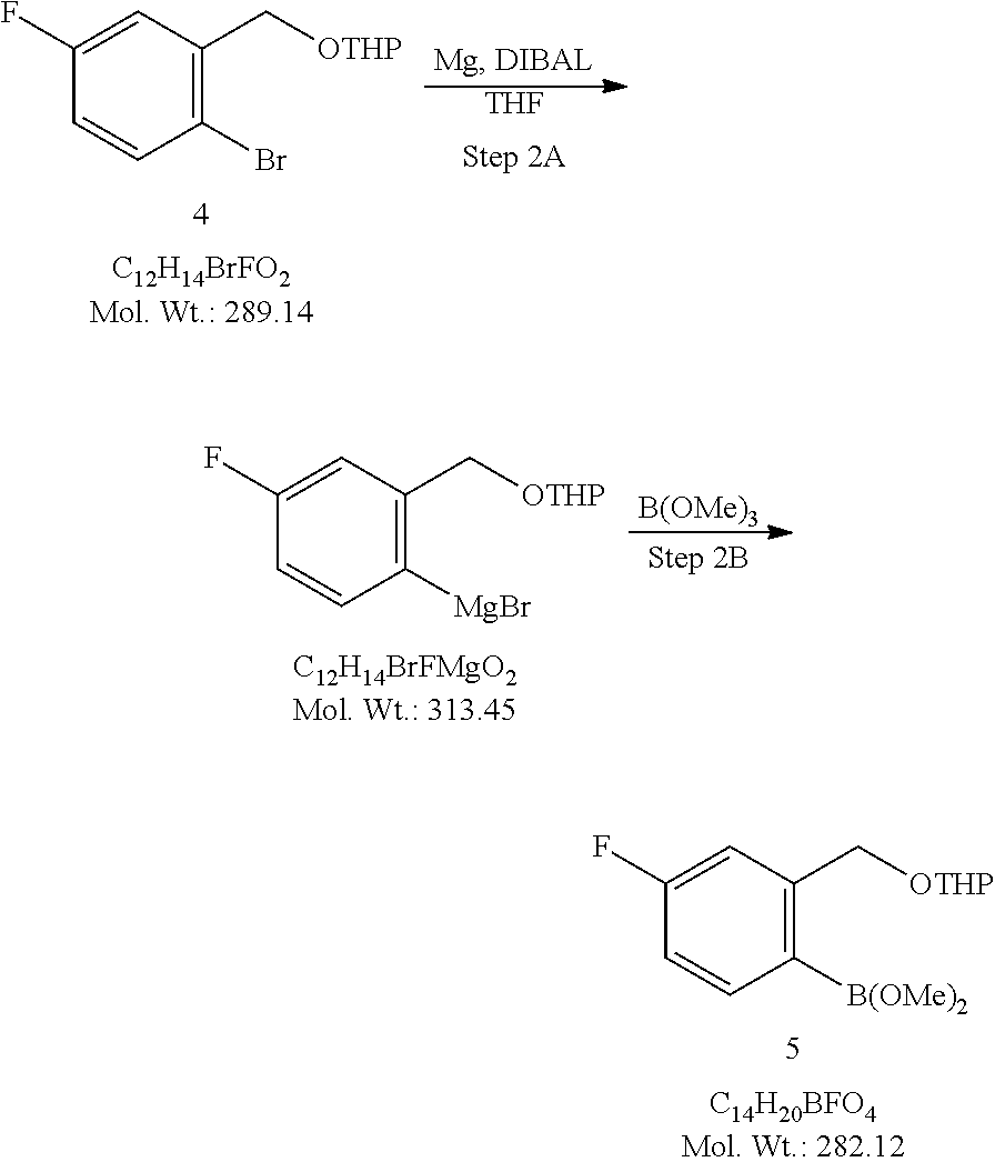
C1(F)=CC(C[OTHP])=C(Br)C=C1.[THF].[B(OMe)3].C1(F)=CC(C[OTHP])=C([MgBr])C=C1.C1(F)=CC(C[OTHP])=C([B(OMe)2])C=C1
